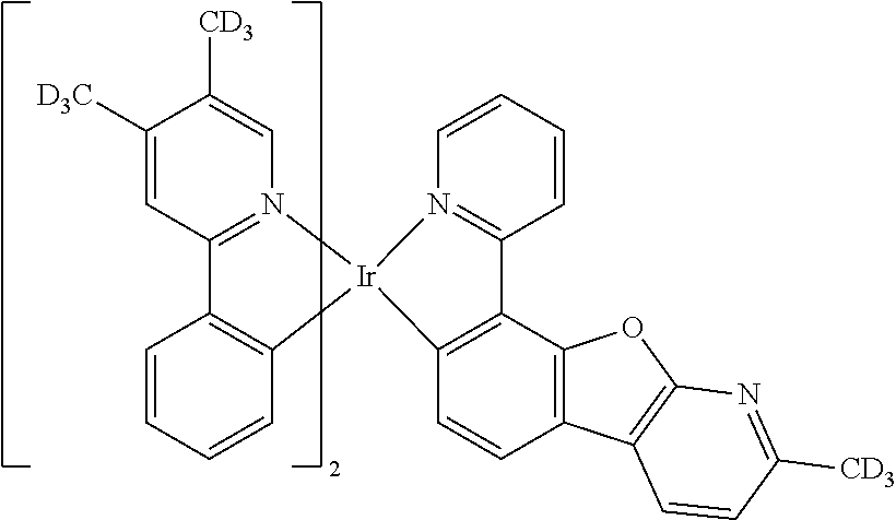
C1([CD3])=CC2=N(C=C1[CD3])[Ir]1(C3=C2C=CC=C3)C2=C(C3=C(C=C2)C2=C(O3)N=C([CD3])C=C2)C2=N1C=CC=C2
